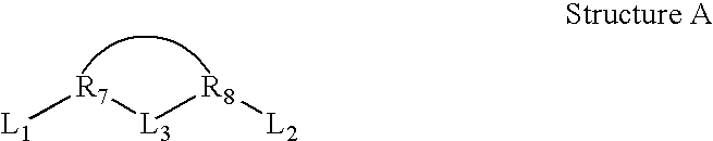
[L1][R7][L3][R8][L2]
